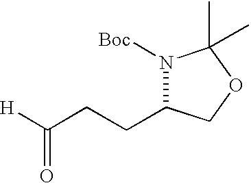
[H]C(CCC1N([Boc])C(C)(C)OC1)=O
